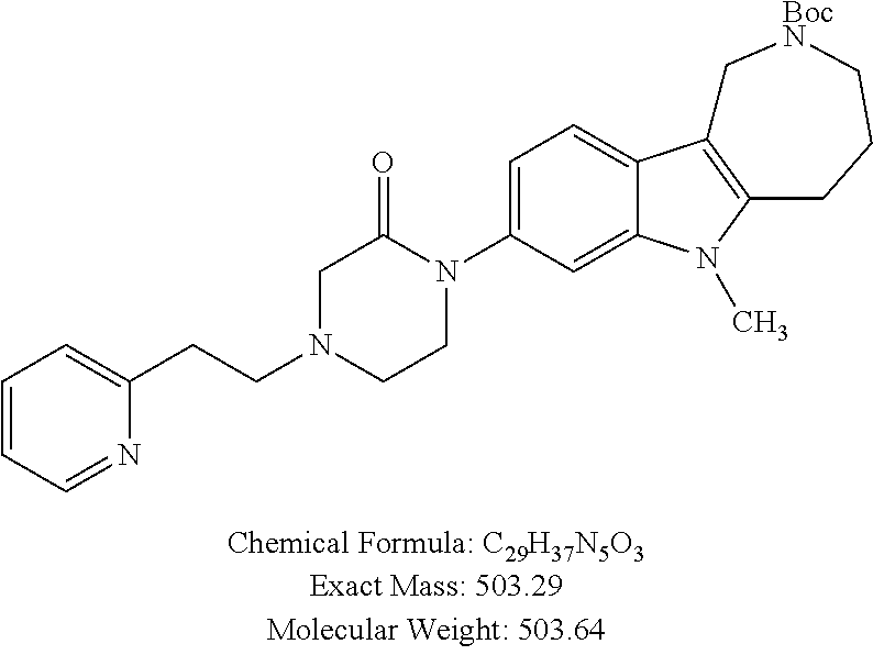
C1=C(N2C(=O)CN(CCC3=CC=CC=N3)CC2)C=C2C(=C1)C1=C(N2C)CCC[BocN]C1
